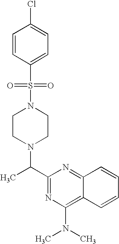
C(C1=NC(N(C)C)=C2C(=N1)C=CC=C2)(C)N1CCN(S(C2=CC=C(Cl)C=C2)(=O)=O)CC1
